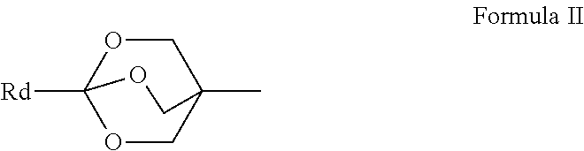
C1OC2([Rd])OCC1(C)CO2
